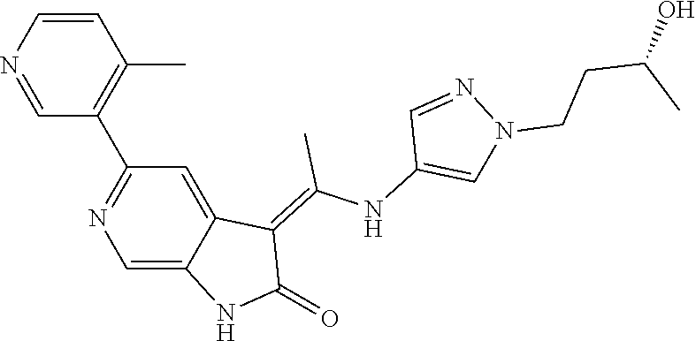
C1=CN=CC(C2=NC=C3C(=C2)C(=C(NC2=CN(CCC(O)C)N=C2)C)C(=O)N3)=C1C
